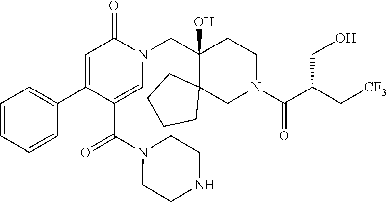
N1(C(C2=CN(CC3(O)C4(CN(C(=O)C(C[CF3])CO)CC3)CCCC4)C(=O)C=C2C2=CC=CC=C2)=O)CCNCC1
